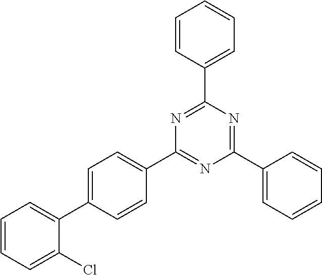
C1=CC(C2=NC(C3=CC=C(C4=CC=CC=C4Cl)C=C3)=NC(C3=CC=CC=C3)=N2)=CC=C1
